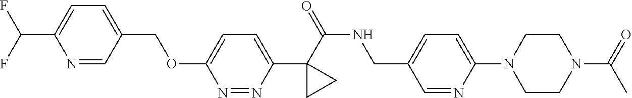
C(C1=CC=C(C(F)F)N=C1)OC1=CC=C(C2(C(NCC3=CC=C(N4CCN(C(C)=O)CC4)N=C3)=O)CC2)N=N1
